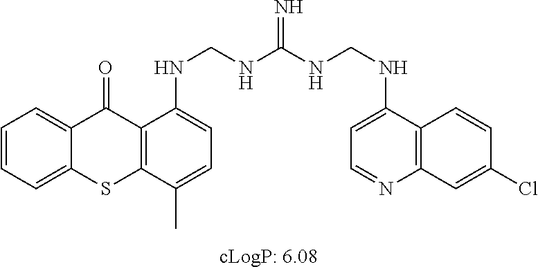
C1=CC=C2C(=C1)C(=O)C1=C(S2)C(C)=CC=C1NCNC(NCNC1=CC=NC2=C1C=CC(Cl)=C2)=N
